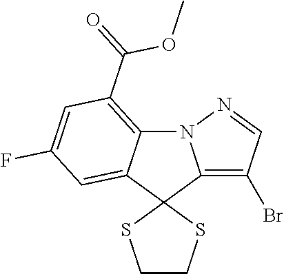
N12C3=C(C(=O)OC)C=C(F)C=C3C3(C1=C(Br)C=N2)SCCS3
